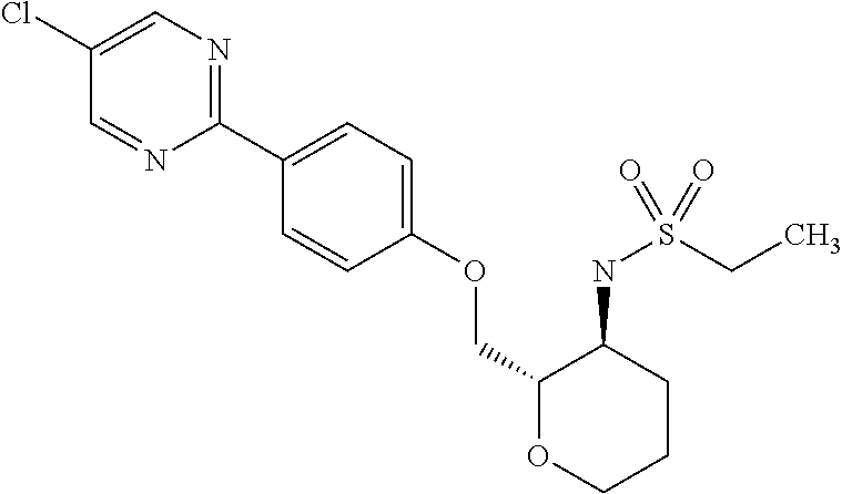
C1(Cl)=CN=C(C2=CC=C(OCC3OCCCC3NS(CC)(=O)=O)C=C2)N=C1
